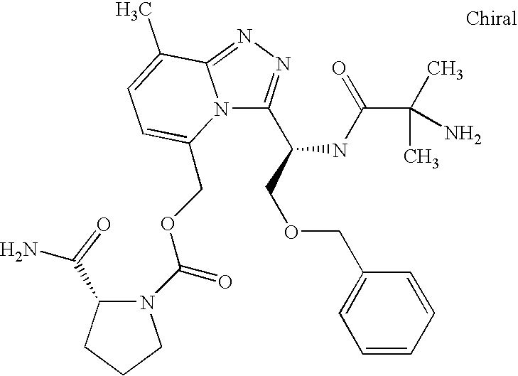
N1(C(OCC2=CC=C(C)C3=NN=C(C(COCC4=CC=CC=C4)NC(C(C)(C)N)=O)N32)=O)C(C(N)=O)CCC1
